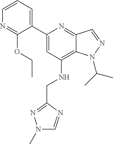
C1=CC=C(C2=CC(NCC3=NN(C)C=N3)=C3C(=N2)C=NN3C(C)C)C(OCC)=N1
